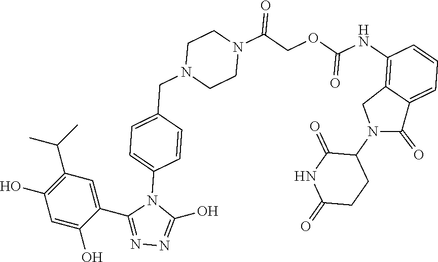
C1(C(C)C)=C(O)C=C(O)C(C2=NN=C(O)N2C2=CC=C(CN3CCN(C(=O)COC(NC4=C5C(=CC=C4)C(=O)N(C4CCC(=O)NC4=O)C5)=O)CC3)C=C2)=C1
